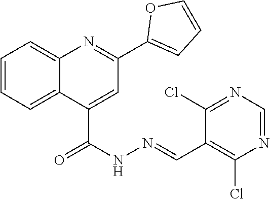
C1=CC=C2C(=C1)N=C(C1=CC=CO1)C=C2C(=O)NN=CC1=C(Cl)N=CN=C1Cl
